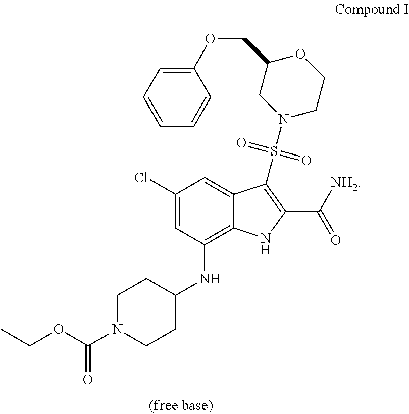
C1(Cl)=CC(NC2CCN(C(OCC)=O)CC2)=C2C(=C1)C(S(N1CCOC(COC3=CC=CC=C3)C1)(=O)=O)=C(C([NH2])=O)N2
